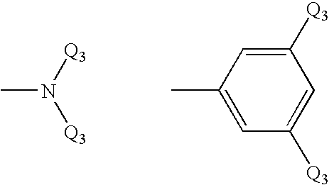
[Q3]N([Q3])C.C1(C)=CC([Q3])=CC([Q3])=C1
